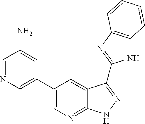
C1=NC=C(C2=CN=C3C(=C2)C(C2=NC4=C(N2)C=CC=C4)=NN3)C=C1N
